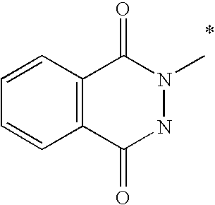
C1=CC2=C(C=C1)C(=O)NN(C)C2=O
